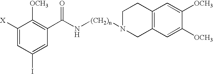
C1([X])=CC(I)=CC(C(N[(CH2)n]N2CC3=C(CC2)C=C([OCH3])C([OCH3])=C3)=O)=C1[OCH3]
